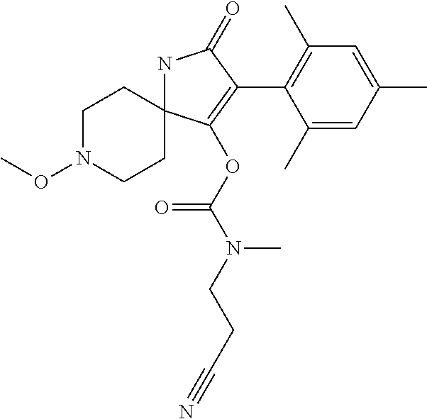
N1C2(C(OC(=O)N(CCC#N)C)=C(C3=C(C)C=C(C)C=C3C)C1=O)CCN(OC)CC2
